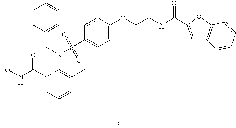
ONC(C1=CC(C)=CC(C)=C1N(CC1=CC=CC=C1)S(=O)(=O)C1=CC=C(OCCNC(=O)C2=CC3=C(O2)C=CC=C3)C=C1)=O
